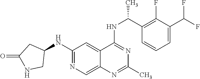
N(C1=NC=C2C(=C1)C(NC(C1=C(F)C(C(F)F)=CC=C1)C)=NC(C)=N2)C1CC(=O)NC1
